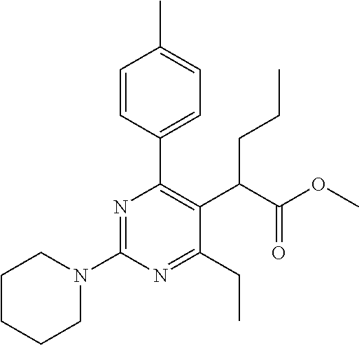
N1(C2=NC(C3=CC=C(C)C=C3)=C(C(C(OC)=O)CCC)C(CC)=N2)CCCCC1
